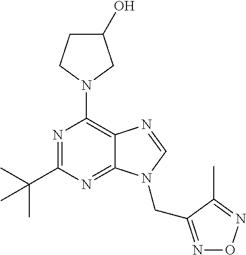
N1=C(C(C)(C)C)N=C2C(=C1N1CC(O)CC1)N=CN2CC1=NON=C1C
